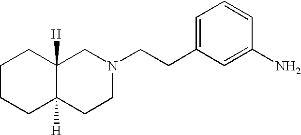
C1CCC2([H])C([H])(C1)CN(CCC1=CC=CC(N)=C1)CC2
